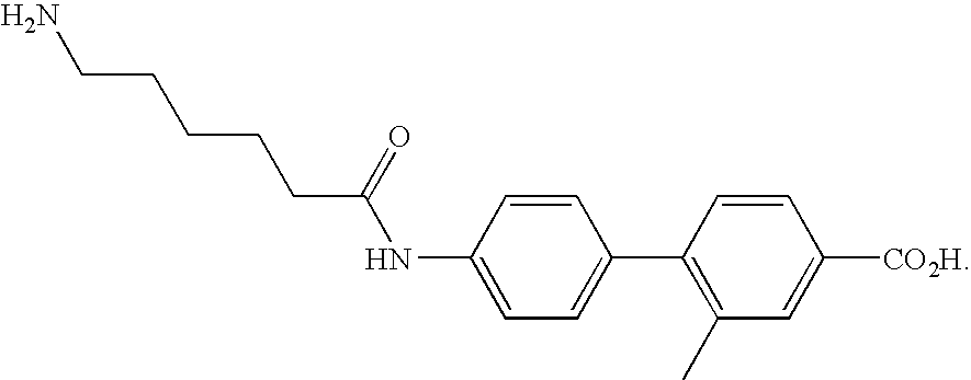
NCCCCCC(NC1=CC=C(C2=C(C)C=C([CO2H])C=C2)C=C1)=O
